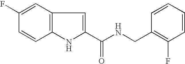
C12=C(C=C(F)C=C1)C=C(C(NCC1=C(F)C=CC=C1)=O)N2
